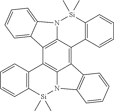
C1=CC2=C(C=C1)[Si](C)(C)N1C3=C2C2=C4C(=C3C3=C1C=CC=C3)C1=C([Si](C)(C)N4C3=CC=CC=C23)C=CC=C1
